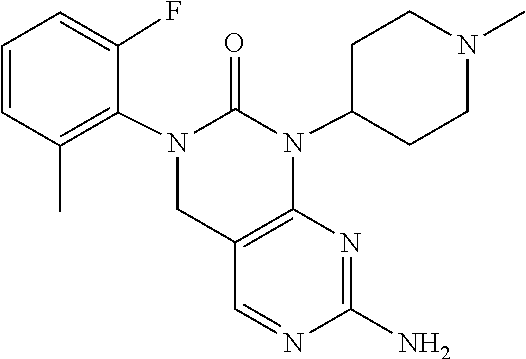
N1=CC2=C(N=C1N)N(C1CCN(C)CC1)C(=O)N(C1=C(C)C=CC=C1F)C2
